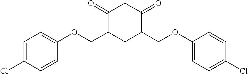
C1(=O)CC(=O)C(COC2=CC=C(Cl)C=C2)CC1COC1=CC=C(Cl)C=C1
